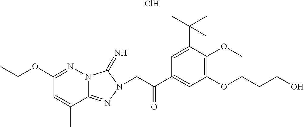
Cl.C1(OCC)=NN2C(=NN(CC(C3=CC(OCCCO)=C(OC)C(C(C)(C)C)=C3)=O)C2=N)C(C)=C1
